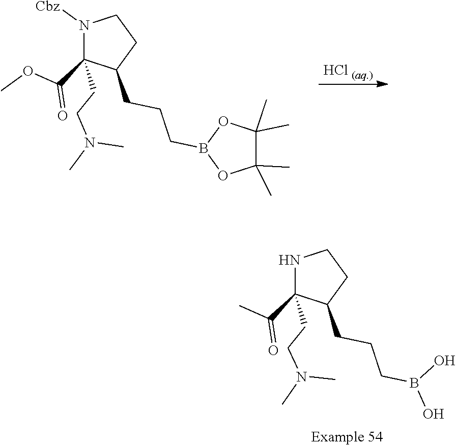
N1([Cbz])C(C(OC)=O)(CCN(C)C)C(CCCB2OC(C)(C)C(C)(C)O2)CC1.[HCl (aq.)].N1C(C(C)=O)(CCN(C)C)C(CCCB(O)O)CC1
